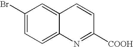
C1(Br)=CC=C2C(=C1)C=CC([COOH])=N2
